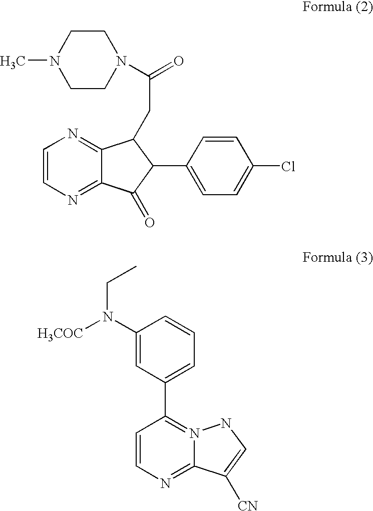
C1=CN=C2C(=N1)C(CC(N1CCN(C)CC1)=O)C(C1=CC=C(Cl)C=C1)C2=O.C1=CN=C2N(=C1C1=CC=CC(N([H3COC])CC)=C1)NC=C2[CN]
